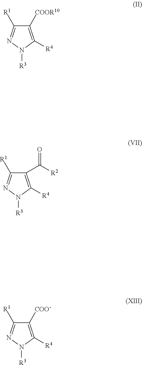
C1([COOR10])=C([R4])N([R3])N=C1[R1].C1(C([R2])=O)=C([R4])N([R3])N=C1[R1].C1([COO-])=C([R4])N([R3])N=C1[R1]
